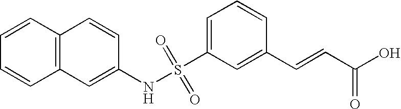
C1=C(S(NC2=CC3=C(C=C2)C=CC=C3)(=O)=O)C=C(C=CC(O)=O)C=C1
